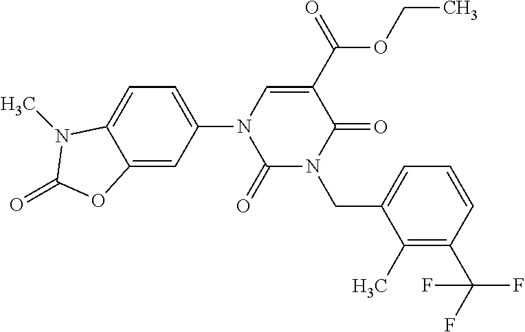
C12=CC(N3C(=O)N(CC4=CC=CC(C(F)(F)F)=C4C)C(=O)C(C(OCC)=O)=C3)=CC=C1N(C)C(=O)O2
